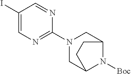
C1(I)=CN=C(N2CC3N([Boc])C(C2)CC3)N=C1
